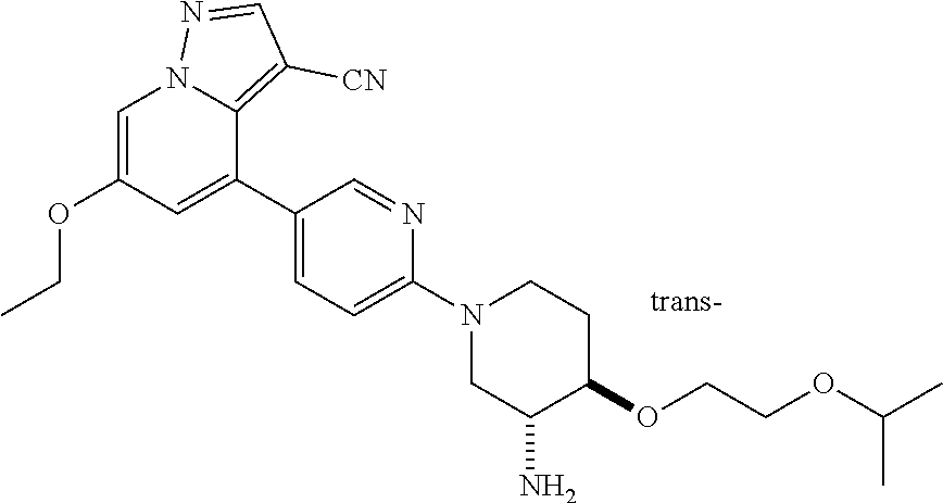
C1=C(OCC)C=C(C2=CC=C(N3CC(N)C(OCCOC(C)C)CC3)N=C2)C2=C([CN])C=NN12
